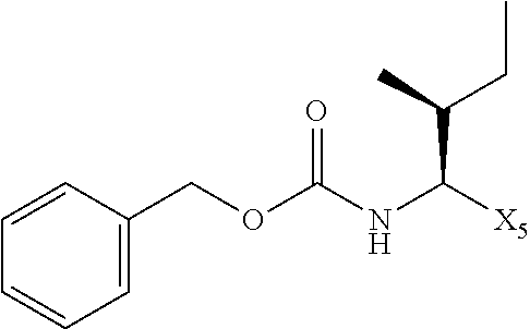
C1=C(COC(NC([X5])C(CC)C)=O)C=CC=C1
